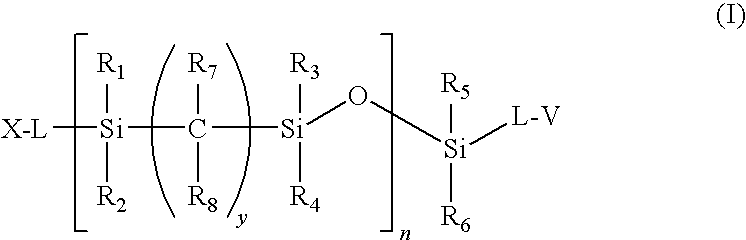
[X-L][Si]([R1])([R2])C([Si](O[Si]([R6])([R5])[L-V])([R3])[R4])([R8])[R7]
